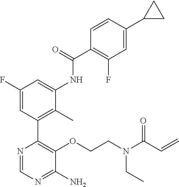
C(COC1=C(C2=C(C)C(NC(C3=C(F)C=C(C4CC4)C=C3)=O)=CC(F)=C2)N=CN=C1N)N(C(C=C)=O)CC
